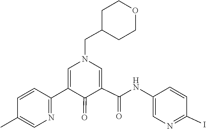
C1=CC(C)=CN=C1C1=CN(CC2CCOCC2)C=C(C(NC2=CN=C(I)C=C2)=O)C1=O
